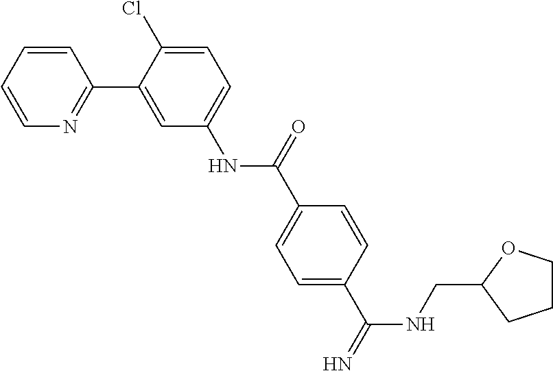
C1=CC=CN=C1C1=CC(NC(C2=CC=C(C(NCC3OCCC3)=N)C=C2)=O)=CC=C1Cl
